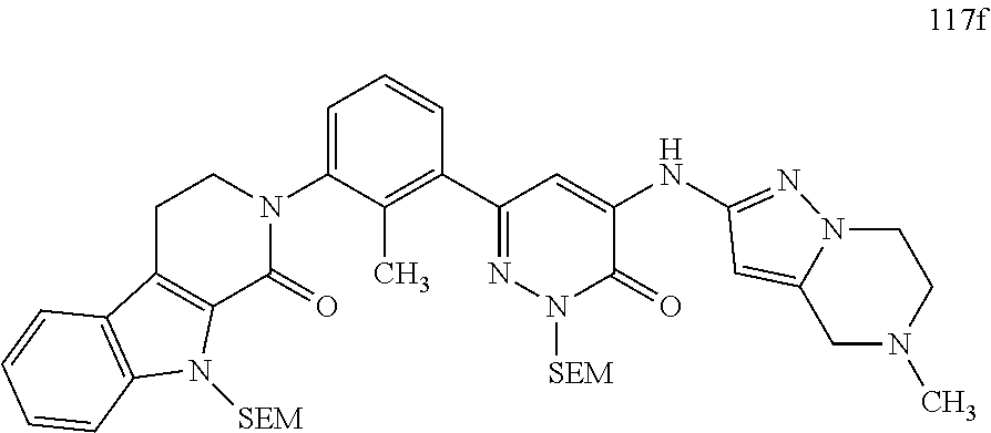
N1=C(C2=C(C)C(N3CCC4=C(C3=O)N([SEM])C3=C4C=CC=C3)=CC=C2)C=C(NC2=NN3CCN(C)CC3=C2)C(=O)N1[SEM]
